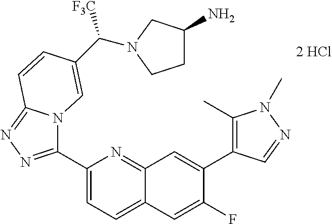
C1(C2=NN=C3N2C=C(C([F3C])N2CCC(N)C2)C=C3)=CC=C2C(=N1)C=C(C1=C(C)N(C)N=C1)C(F)=C2
